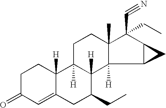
C1=C2C([H])(CCC1=O)C1([H])C([H])(C(CC)C2)C2([H])C(C)(CC1)C(C#N)(CC)C1C2C1
